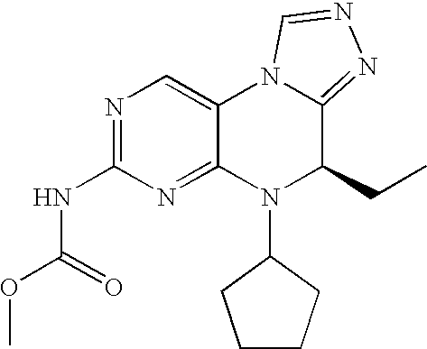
N1=C(NC(OC)=O)N=C2C(=C1)N1C(=NN=C1)C(CC)N2C1CCCC1
